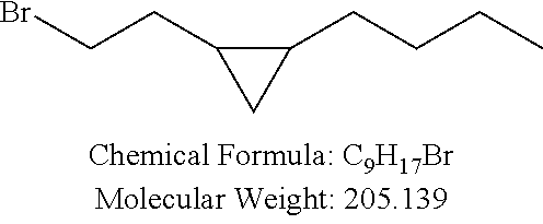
C1(CCCC)C(CCBr)C1
